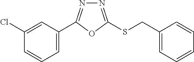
C1=C(C2=NN=C(SCC3=CC=CC=C3)O2)C=C(Cl)C=C1
